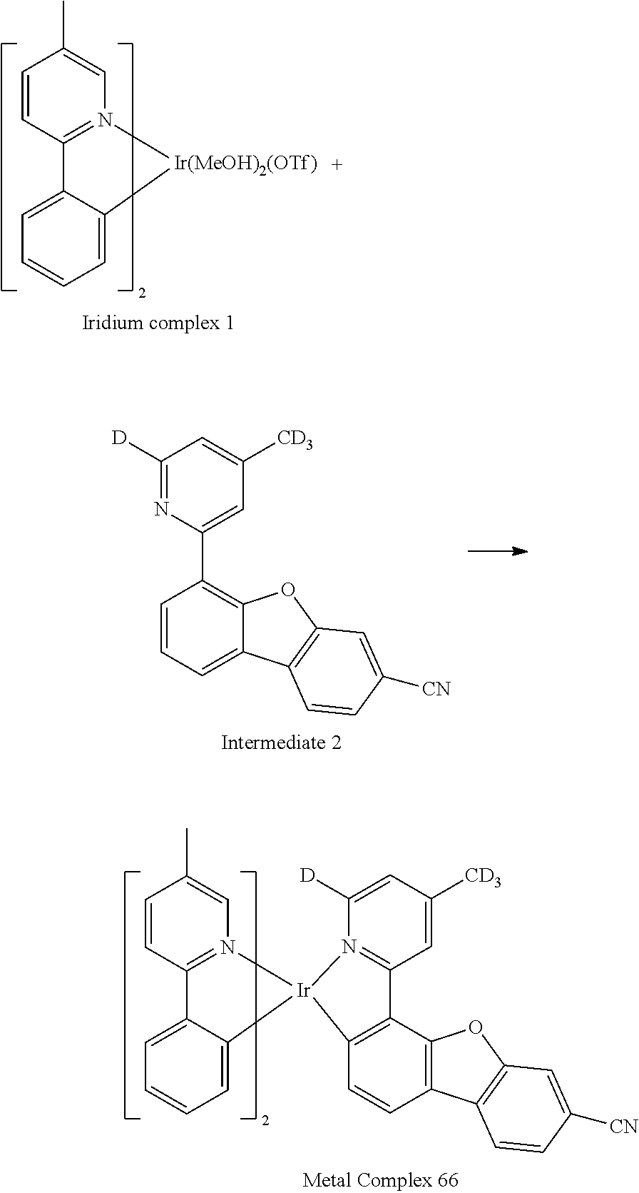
C1=CC2=N(C=C1C)[Ir(MeOH)2(OTf)]C1=CC=CC=C21.C1([D])=NC(C2=C3C(=CC=C2)C2=C(O3)C=C([CN])C=C2)=CC([CD3])=C1.C1=CC2=N(C=C1C)[Ir]1(C3=CC=CC=C23)N2=C(C=C([CD3])C=C2[D])C2=C1C=CC1=C2OC2=C1C=CC([CN])=C2
